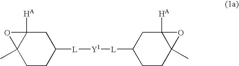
C1CC([L][Y1][L]C2CCC3(C)C([HA])(C2)O3)CC2([HA])C1(C)O2
